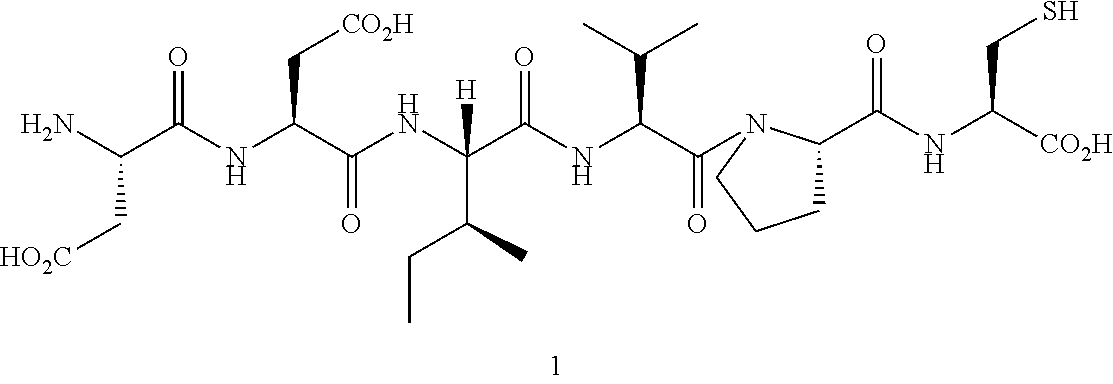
NC(C(NC(C(NC(C(NC(C(=O)N1C(C(NC([CO2H])CS)=O)CCC1)C(C)C)=O)(C(C)CC)[H])=O)C[CO2H])=O)C[CO2H]
